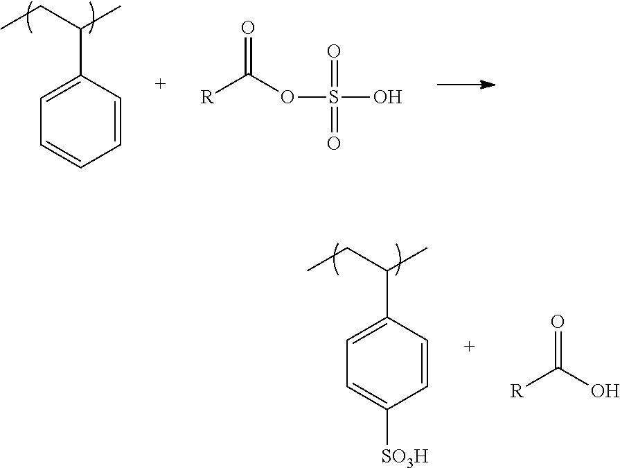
CCC(C)C1=CC=CC=C1.[R]C(OS(=O)(=O)O)=O.CCC(C)C1=CC=C([SO3H])C=C1.[R]C(O)=O
